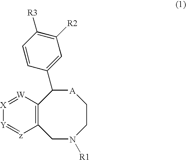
C12=C([W]=[X][Y]=[z]1)C(C1=CC([R2])=C([R3])C=C1)[A]CCN([R1])C2
